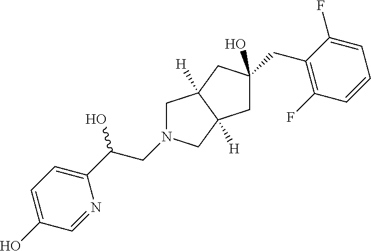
C1C(CC2=C(F)C=CC=C2F)(O)CC2([H])C1([H])CN(CC(O)C1=CC=C(O)C=N1)C2
